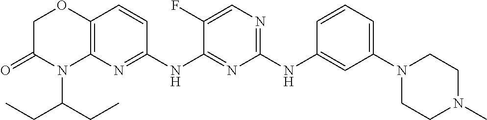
C1(NC2=CC(N3CCN(C)CC3)=CC=C2)=NC=C(F)C(NC2=NC3=C(C=C2)OCC(=O)N3C(CC)CC)=N1
